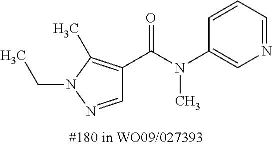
N1=CC=CC(N(C(=O)C2=C(C)N(CC)N=C2)C)=C1
